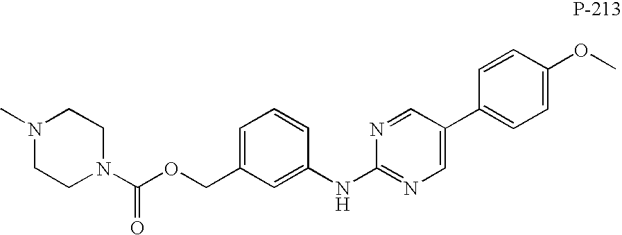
C1=C(COC(N2CCN(C)CC2)=O)C=C(NC2=NC=C(C3=CC=C(OC)C=C3)C=N2)C=C1
